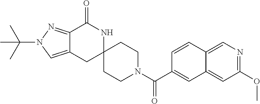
C12=NN(C(C)(C)C)C=C1CC1(NC2=O)CCN(C(C2=CC3=CC(OC)=NC=C3C=C2)=O)CC1
